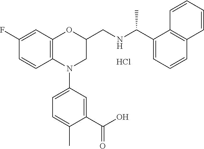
C12=C(OC(CNC(C3=CC=CC4=C3C=CC=C4)C)CN1C1=CC=C(C)C(C(O)=O)=C1)C=C(F)C=C2.Cl
